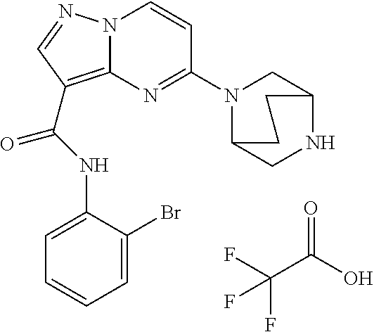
FC(C(O)=O)(F)F.N(C(=O)C1=C2N(N=C1)C=CC(N1C3CNC(C1)CC3)=N2)C1=CC=CC=C1Br
